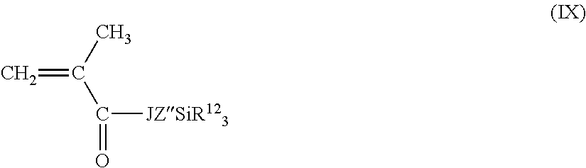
C=C(C)C([JZSiR123])=O
